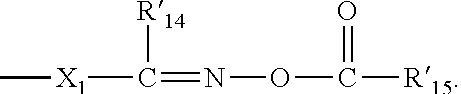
[X1](C([R14])=NOC(=O)[R15])C
